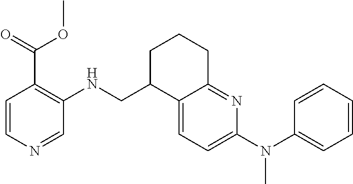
C12=CC=C(N(C)C3=CC=CC=C3)N=C1CCCC2CNC1=C(C(OC)=O)C=CN=C1
